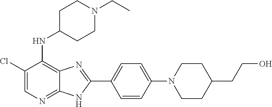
C1(Cl)=CN=C2C(=C1NC1CCN(CC)CC1)N=C(C1=CC=C(N3CCC(CCO)CC3)C=C1)N2
